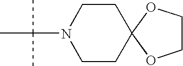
C1COC2(O1)CCN(C(C)(C)C)CC2
